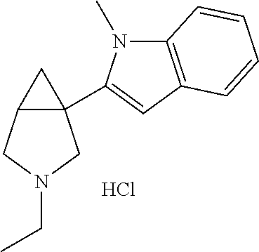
C12(C3=CC4=C(N3C)C=CC=C4)C(CN(CC)C1)C2.Cl
